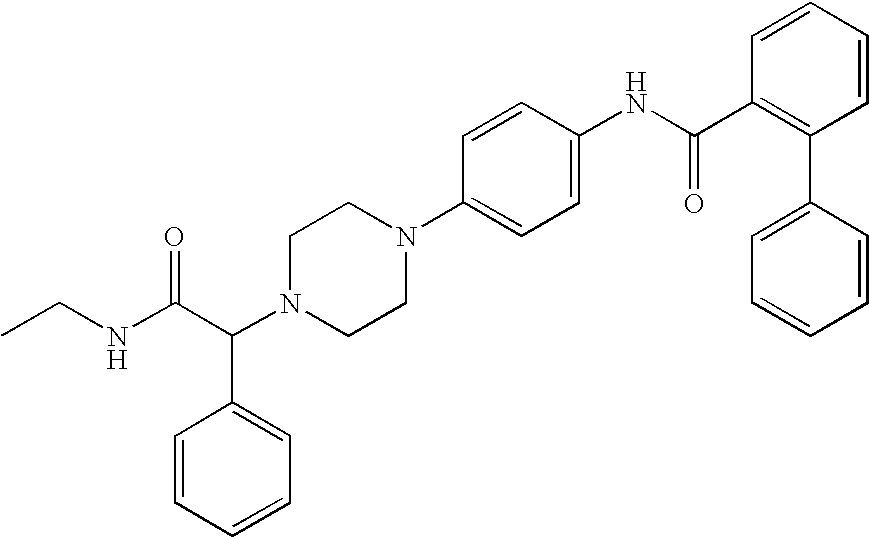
N1(C2=CC=C(NC(C3=C(C4=CC=CC=C4)C=CC=C3)=O)C=C2)CCN(C(C(NCC)=O)C2=CC=CC=C2)CC1
